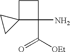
C12(C(C([OEt])=O)(N)CC1)CC2
